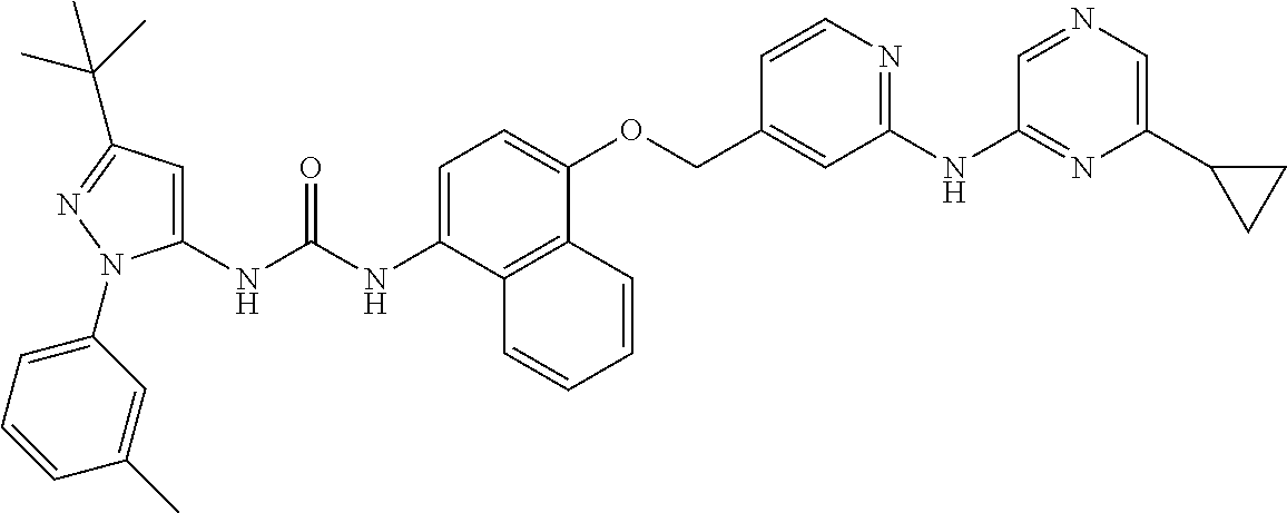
N(C(NC1=CC(C(C)(C)C)=NN1C1=CC=CC(C)=C1)=O)C1=CC=C(OCC2=CC(NC3=NC(C4CC4)=CN=C3)=NC=C2)C2=C1C=CC=C2
